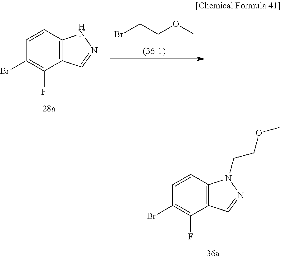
C12=C(C=CC(Br)=C1F)N(CCOC)N=C2.C12=C(C=CC(Br)=C1F)NN=C2.BrCCOC
